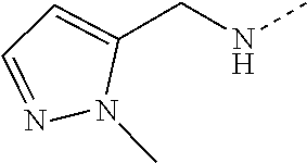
N1(C)C(CNC)=CC=N1
